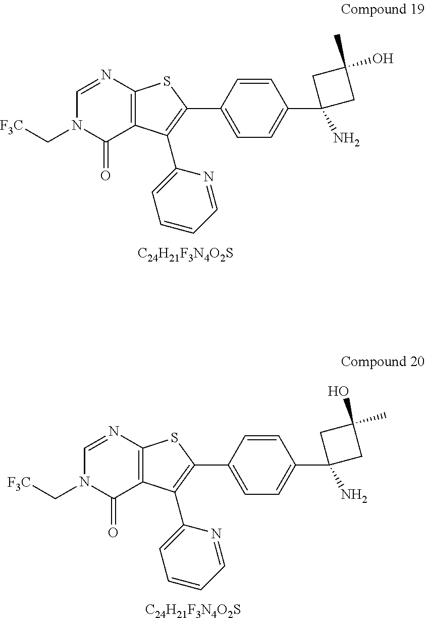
C1=NC2=C(C(=O)N1C[F3C])C(C1=CC=CC=N1)=C(C1=CC=C(C3(N)CC(O)(C)C3)C=C1)S2.[C24H21F3N4O2S].C1=NC2=C(C(=O)N1C[F3C])C(C1=CC=CC=N1)=C(C1=CC=C(C3(N)CC(C)(O)C3)C=C1)S2.[C24H21F3N4O2S]
